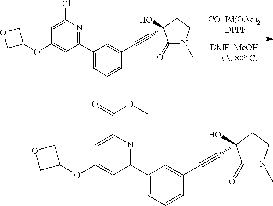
OC1(C#CC2=CC(C3=NC(Cl)=CC(OC4COC4)=C3)=CC=C2)C(=O)N(C)CC1.OC1(C#CC2=CC(C3=NC(C(=O)OC)=CC(OC4COC4)=C3)=CC=C2)C(=O)N(C)CC1
